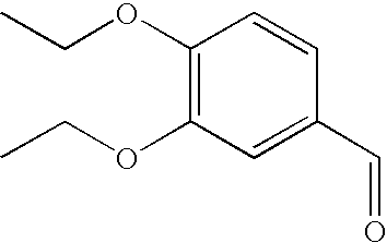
C1(OCC)=C(OCC)C=C(C=O)C=C1
